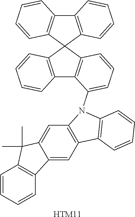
C12=C(C3(C4=C1C=CC=C4)C1=C(C4=C3C=CC=C4N3C4=C(C=C5C(=C4)C(C)(C)C4=C5C=CC=C4)C4=C3C=CC=C4)C=CC=C1)C=CC=C2.[HTM11]
